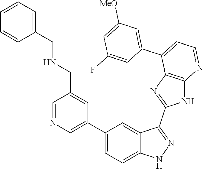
C1=NC=C(C2=CC=C3C(=C2)C(C2=NC4=C(N2)N=CC=C4C2=CC([MeO])=CC(F)=C2)=NN3)C=C1CNCC1=CC=CC=C1
